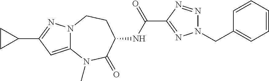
C1(C(=O)NC2CCN3C(=CC(C4CC4)=N3)N(C)C2=O)=NN(CC2=CC=CC=C2)N=N1
